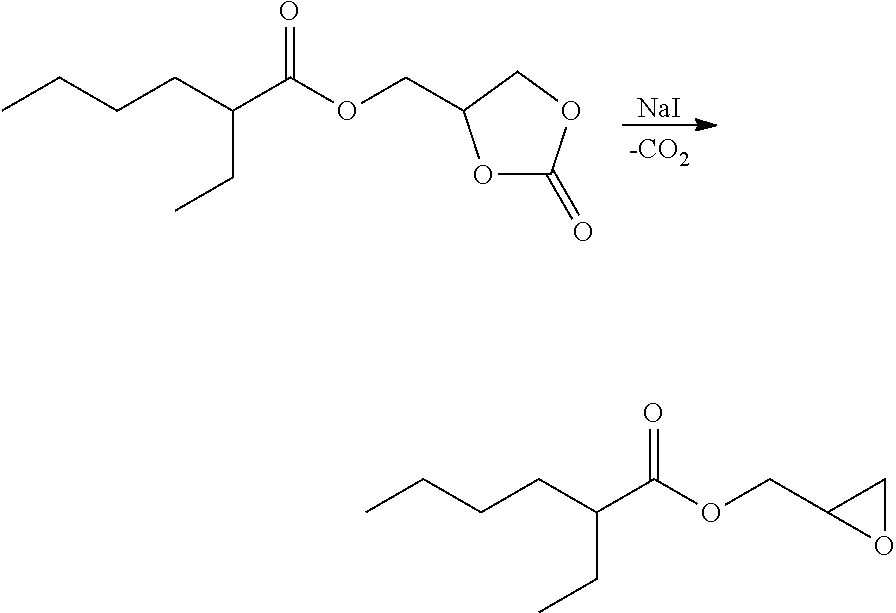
[NaI].O1C(=O)OCC1COC(C(CCCC)CC)=O.C1(COC(C(CCCC)CC)=O)OC1
